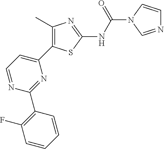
C1=NC(C2=C(F)C=CC=C2)=NC(C2=C(C)N=C(NC(=O)N3C=CN=C3)S2)=C1
